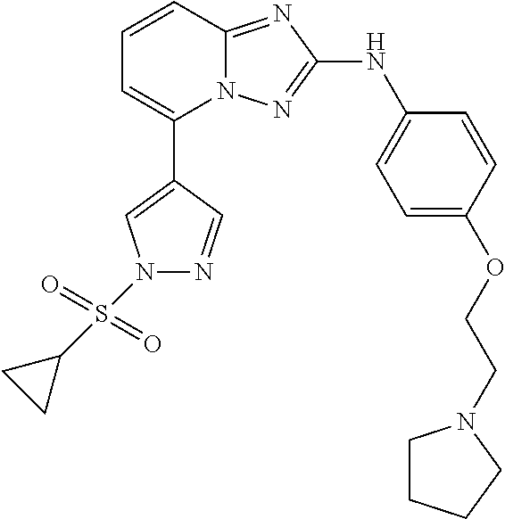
C1=CC2=NC(NC3=CC=C(OCCN4CCCC4)C=C3)=NN2C(C2=CN(S(C3CC3)(=O)=O)N=C2)=C1
